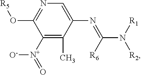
C1([N+](=O)[O-])=C(C)C(N=C(N([R1])[R2])[R6])=CN=C1O[R5]
